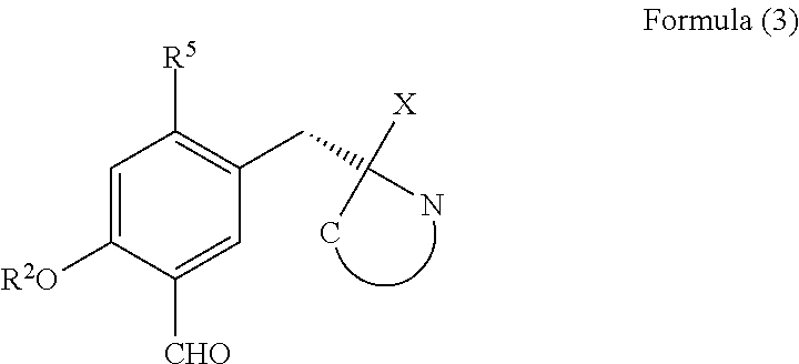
C1=C([R2O])C([CHO])=CC(CC(N)(C)[X])=C1[R5]
